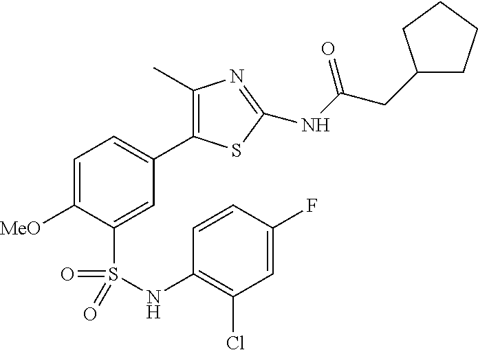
C1(C)=C(C2=CC=C([MeO])C(S(=O)(=O)NC3=C(Cl)C=C(F)C=C3)=C2)SC(NC(=O)CC2CCCC2)=N1
